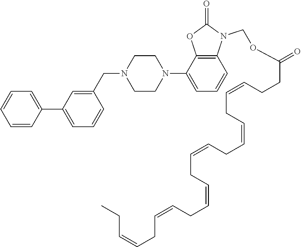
C1=CC=CC(C2=CC=CC(CN3CCN(C4=CC=CC5=C4OC(=O)N5COC(=O)CCC=CCC=CCC=CCC=CCC=CCC=CCC)CC3)=C2)=C1
